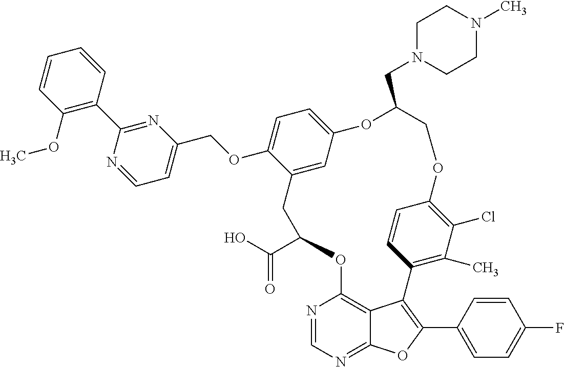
O1C2=C(Cl)C(C)=C(C=C2)C2=C(C3=CC=C(F)C=C3)OC3=NC=NC(=C32)OC(C(O)=O)CC2=CC(=CC=C2OCC2=CC=NC(C3=C(OC)C=CC=C3)=N2)OC(CN2CCN(C)CC2)C1
